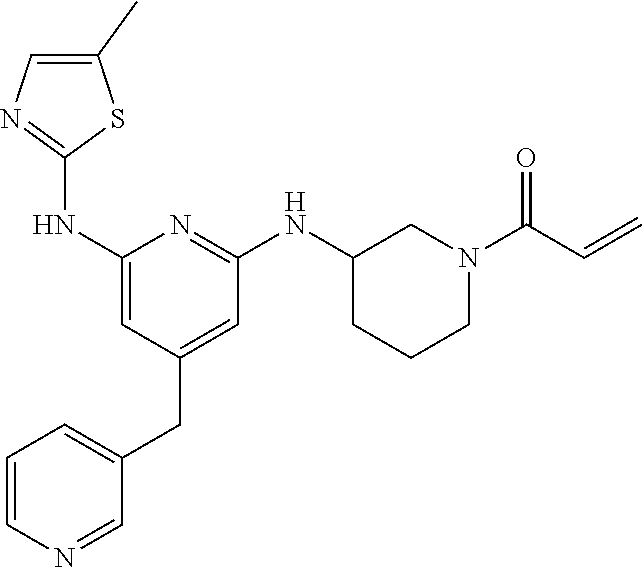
C1(NC2=NC=C(C)S2)=CC(CC2=CC=CN=C2)=CC(NC2CCCN(C(C=C)=O)C2)=N1
